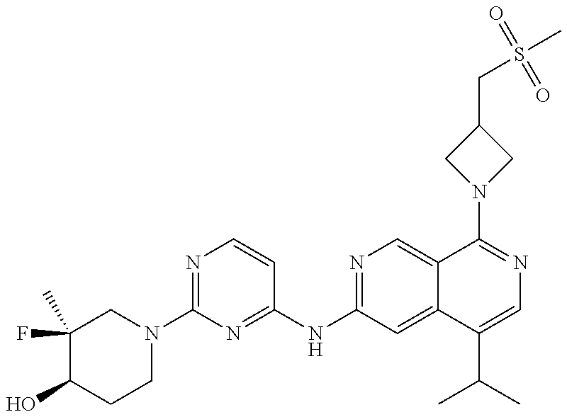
C1(F)(C)C(O)CCN(C2=NC=CC(NC3=NC=C4C(=C3)C(C(C)C)=CN=C4N3CC(CS(C)(=O)=O)C3)=N2)C1
